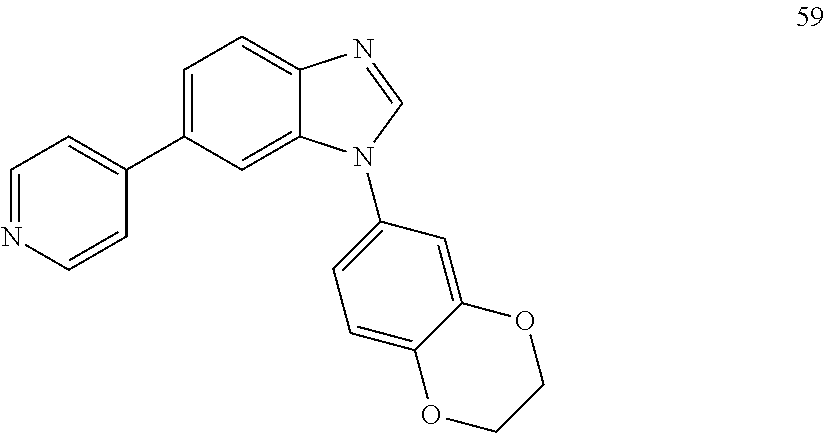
C1=C(C2=CC=NC=C2)C=C2C(=C1)N=CN2C1=CC=C2C(=C1)OCCO2
